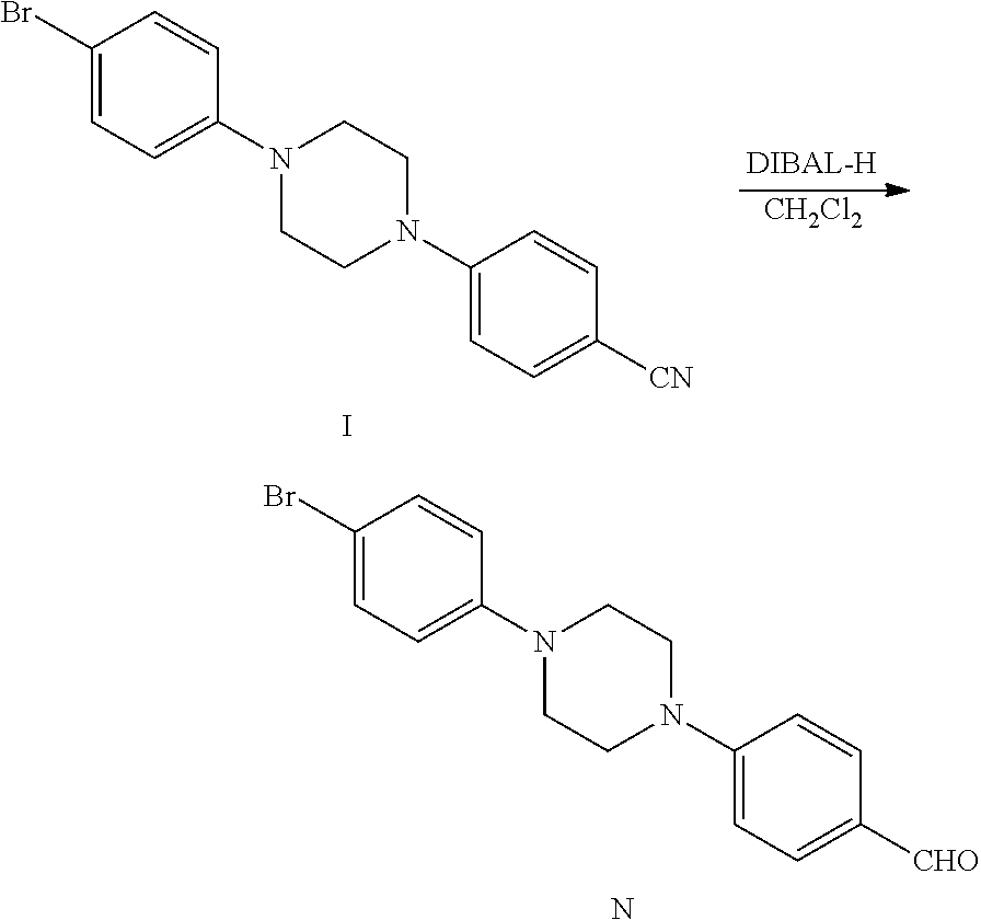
C1(Br)=CC=C(N2CCN(C3=CC=C([CHO])C=C3)CC2)C=C1.N.C1(Br)=CC=C(N2CCN(C3=CC=C([CN])C=C3)CC2)C=C1.I.[CH2Cl2]
